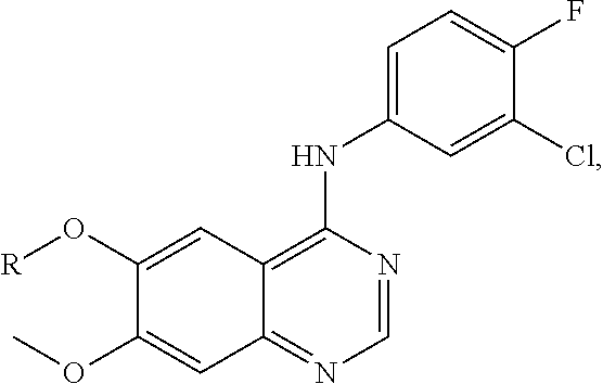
C1=C(NC2=C3C(=NC=N2)C=C(OC)C(O[R])=C3)C=C(Cl)C(F)=C1
